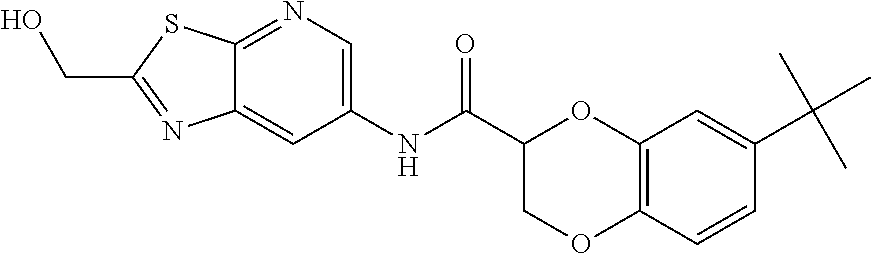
C1(C(C)(C)C)=CC2=C(C=C1)OCC(C(NC1=CN=C3C(=C1)N=C(CO)S3)=O)O2
